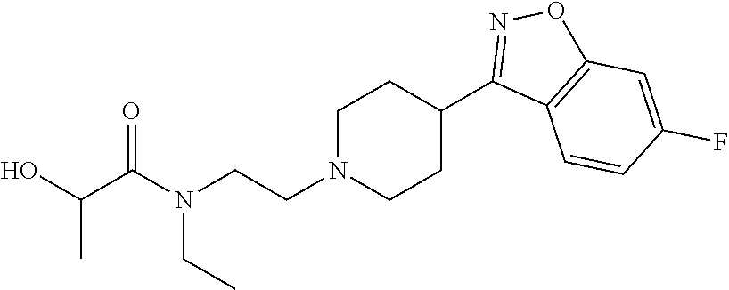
C1CN(CCN(CC)C(C(O)C)=O)CCC1C1=NOC2=C1C=CC(F)=C2
